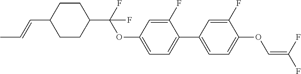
C1CC(C(F)(OC2=CC=C(C3=CC=C(OC=C(F)F)C(F)=C3)C(F)=C2)F)CCC1C=CC
